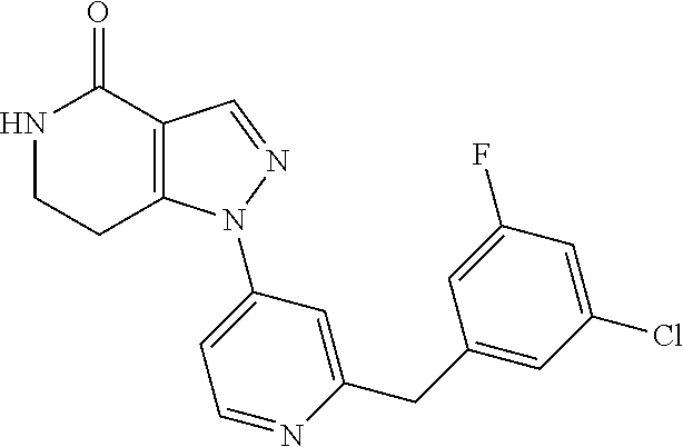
C12=C(C=NN1C1=CC=NC(CC3=CC(Cl)=CC(F)=C3)=C1)C(=O)NCC2
